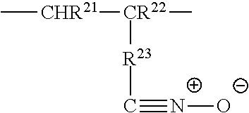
C(#[N+][O-])[R23][CR22]([CHR21]C)C
